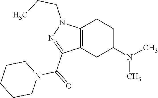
C1C(N(C)C)CC2=C(C1)N(CCC)N=C2C(=O)N1CCCCC1
